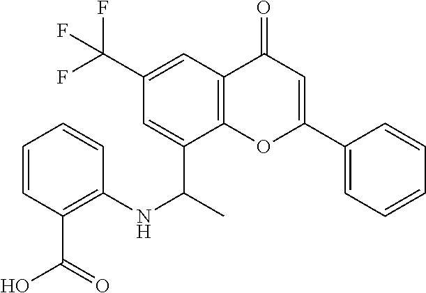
C12=C(OC(C3=CC=CC=C3)=CC1=O)C(C(C)NC1=C(C(O)=O)C=CC=C1)=CC(C(F)(F)F)=C2
